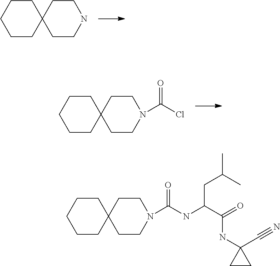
C1CC2(CCC1)CCNCC2.C1CC2(CCC1)CCN(C(Cl)=O)CC2.C1CC2(CCC1)CCN(C(NC(C(=O)NC1(C#N)CC1)CC(C)C)=O)CC2
